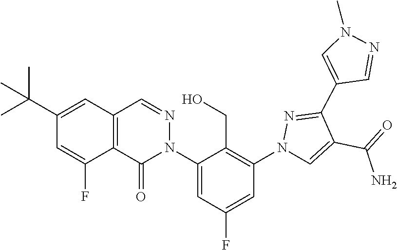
C12=C(C=NN(C3=CC(F)=CC(N4C=C(C(=O)N)C(C5=CN(C)N=C5)=N4)=C3CO)C1=O)C=C(C(C)(C)C)C=C2F
